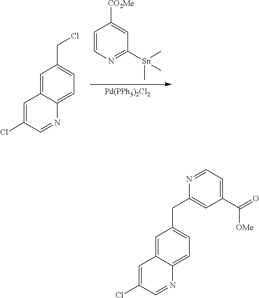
[Pd(PPh3)2Cl2].C1=CN=C([Sn](C)(C)C)C=C1[CO2Me].C1=C2C(=CC=C1CCl)N=CC(Cl)=C2.C1=C2C(=CC=C1CC1=CC(C([OMe])=O)=CC=N1)N=CC(Cl)=C2
